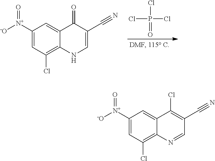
ClP(Cl)(Cl)=O.C1([N+]([-O])=O)=CC(Cl)=C2C(=C1)C(=O)C(C#N)=CN2.C1([N+]([-O])=O)=CC(Cl)=C2C(=C1)C(Cl)=C(C#N)C=N2
